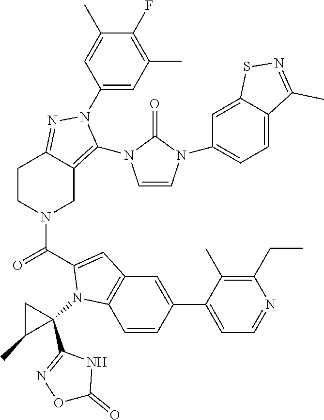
C1(F)=C(C)C=C(N2C(N3C=CN(C4=CC=C5C(=C4)SN=C5C)C3=O)=C3CN(C(=O)C4=CC5=C(C=CC(C6=CC=NC(CC)=C6C)=C5)N4C4(C5=NOC(=O)N5)CC4C)CCC3=N2)C=C1C
